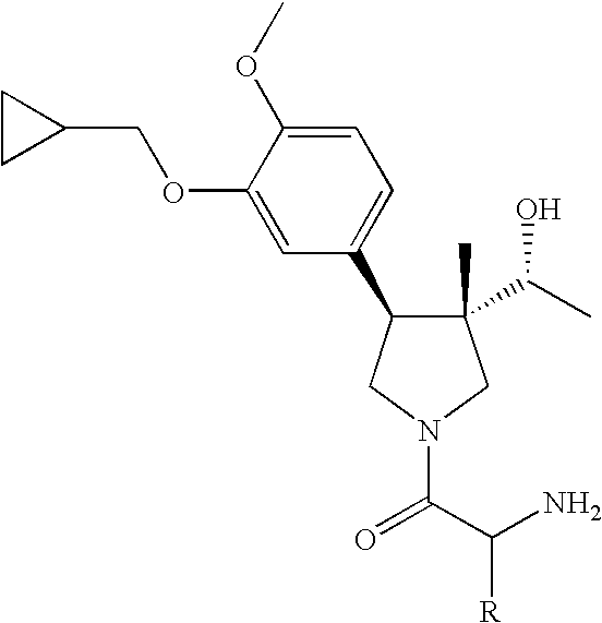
C1(C)(C(C)O)C(C2=CC=C(OC)C(OCC3CC3)=C2)CN(C(=O)C(N)[R])C1
